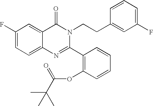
C1(F)=CC=C2C(=C1)C(=O)N(CCC1=CC(F)=CC=C1)C(C1=C(OC(C(C)(C)C)=O)C=CC=C1)=N2
